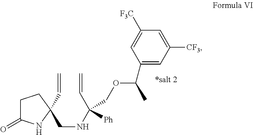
C1C(=O)NC(CNC(C=C)(COC(C)C2=CC([CF3])=CC([F3C])=C2)[Ph])(C=C)C1
